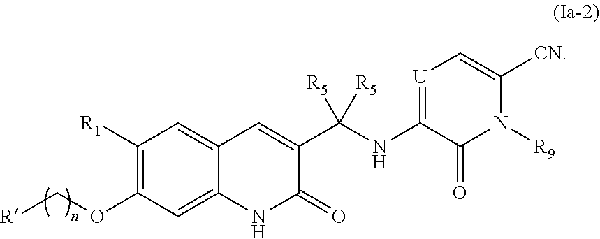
C1([R1])=C(OC[R])C=C2C(=C1)C=C(C(NC1=[U]C=C([CN])N([R9])C1=O)([R5])[R5])C(=O)N2
